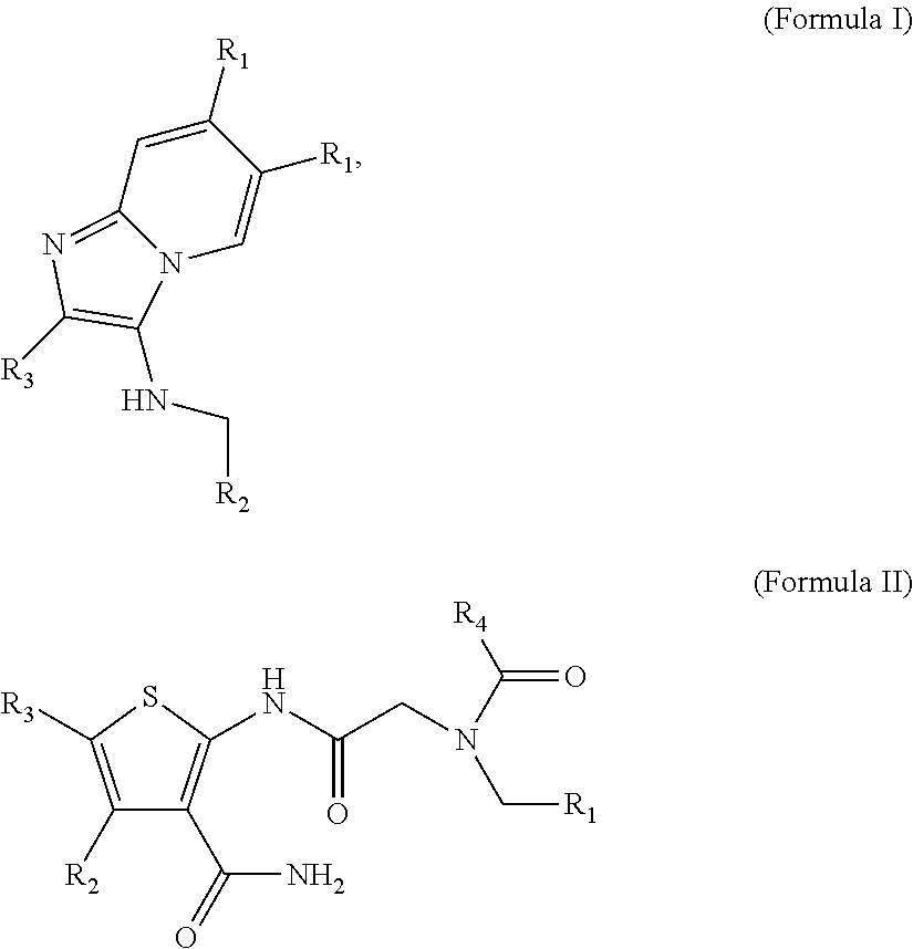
C1([R1])=CC2=NC([R3])=C(NC[R2])N2C=C1[R1].C1([R2])=C([R3])SC(NC(=O)CN(C([R4])=O)C[R1])=C1C(=O)N
